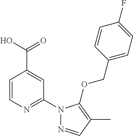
C1=CN=C(N2N=CC(C)=C2OCC2=CC=C(F)C=C2)C=C1C(O)=O
